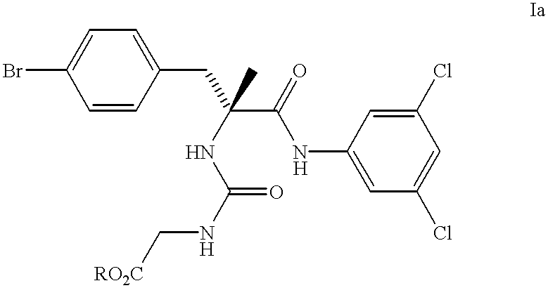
BrC1=CC=C(CC(NC(=O)NC[RO2C])(C(NC2=CC(Cl)=CC(Cl)=C2)=O)C)C=C1
